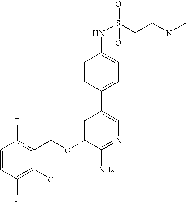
C1=CC(F)=C(Cl)C(COC2=CC(C3=CC=C(NS(CCN(C)C)(=O)=O)C=C3)=CN=C2N)=C1F
